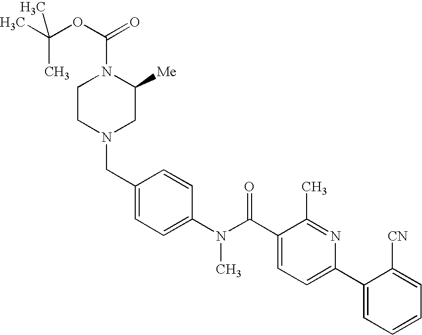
CC(OC(=O)N1CCN(CC2=CC=C(N(C(C3=CC=C(C4=CC=CC=C4[CN])N=C3C)=O)C)C=C2)CC1[Me])(C)C
